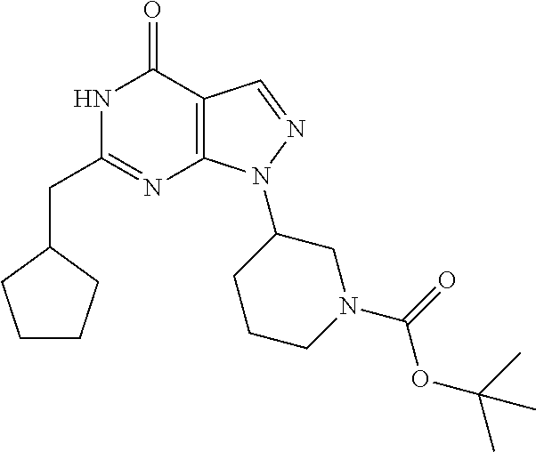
N1C(CC2CCCC2)=NC2=C(C1=O)C=NN2C1CCCN(C(=O)OC(C)(C)C)C1
